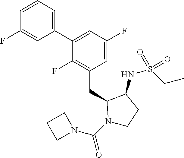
C1(C2=CC(F)=CC(CC3N(C(N4CCC4)=O)CCC3NS(CC)(=O)=O)=C2F)=CC=CC(F)=C1
